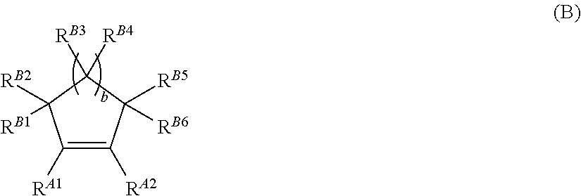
C1([RA1])=C([RA2])C([RB5])([RB6])C([RB4])([RB3])C1([RB2])[RB1]
